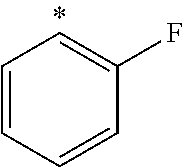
C1=CC=CC(F)=C1
